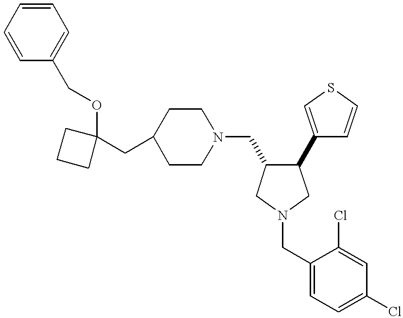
C(C1CCN(CC2C(C3=CSC=C3)CN(CC3=CC=C(Cl)C=C3Cl)C2)CC1)C1(OCC2=CC=CC=C2)CCC1
